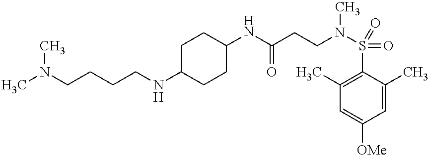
C1(NC(CCN(S(=O)(C2=C(C)C=C([OMe])C=C2C)=O)C)=O)CCC(NCCCCN(C)C)CC1
